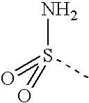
S(N)(C)(=O)=O
